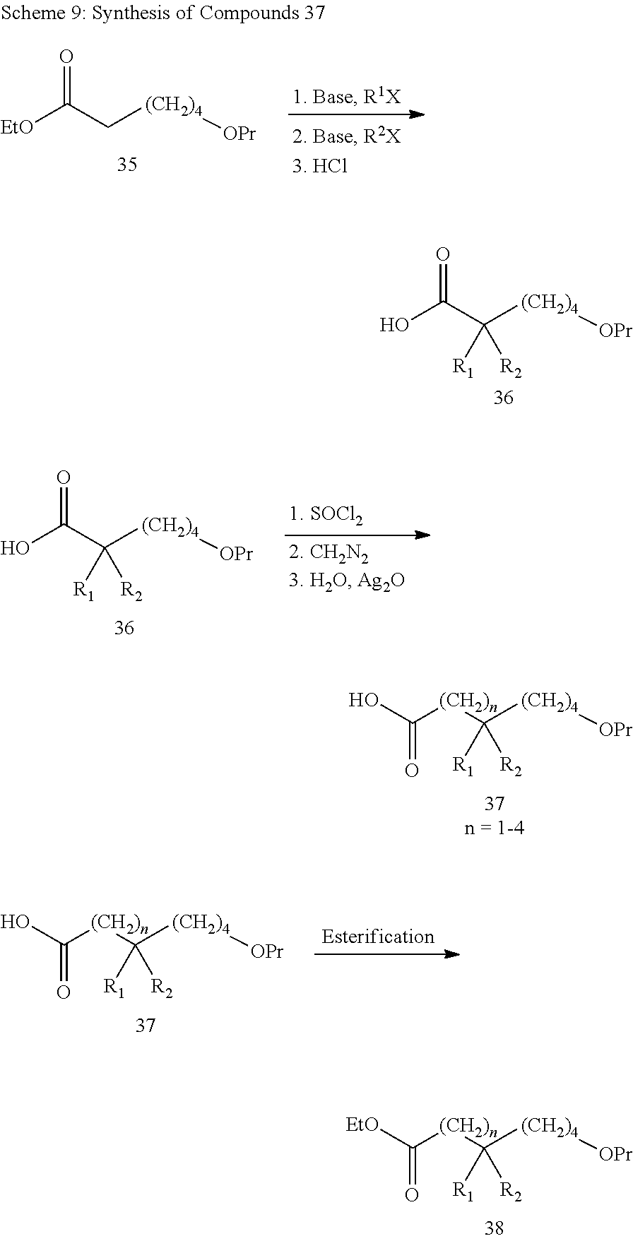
[EtO]C(C[(CH2)4][OPr])=O.OC(C([(CH2)4][OPr])([R1])[R2])=O.OC(=O)C([(CH2)4][OPr])([R1])[R2].[(CH2)n](C([(CH2)4][OPr])([R1])[R2])C(O)=O.[(CH2)n](C([(CH2)4][OPr])([R1])[R2])C(O)=O.[(CH2)n](C([(CH2)4][OPr])([R1])[R2])C([EtO])=O
